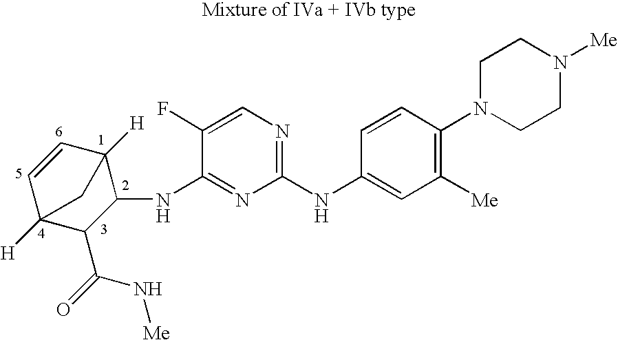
C1=CC2([H])C(NC3=NC(NC4=CC([Me])=C(N5CCN([Me])CC5)C=C4)=NC=C3F)C(C(=O)N[Me])C1([H])C2
